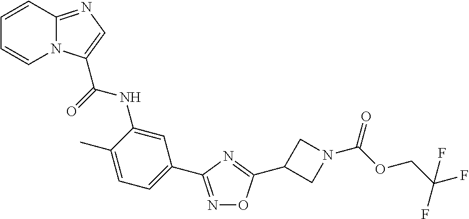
N1=C(C2=CC=C(C)C(NC(=O)C3=CN=C4N3C=CC=C4)=C2)N=C(C2CN(C(=O)OCC(F)(F)F)C2)O1
